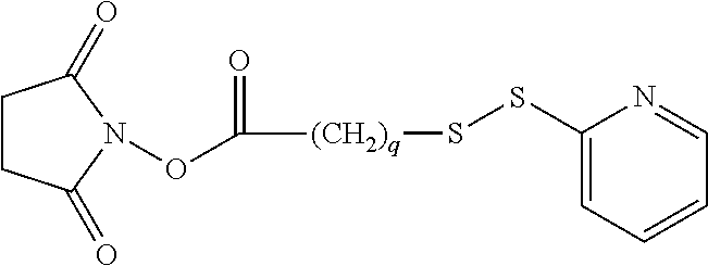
C(=O)([(CH2)q]SSC1=CC=CC=N1)ON1C(=O)CCC1=O
